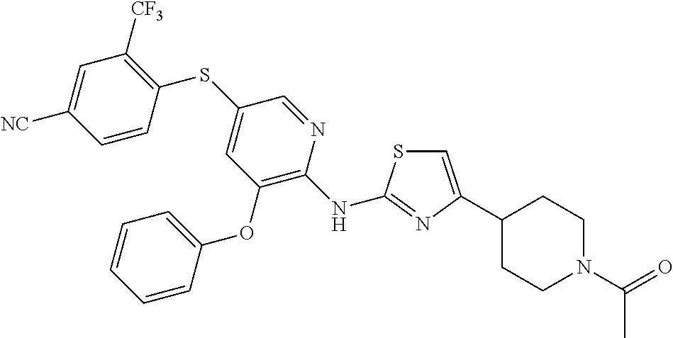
C1=C(C2CCN(C(=O)C)CC2)N=C(NC2=C(OC3=CC=CC=C3)C=C(SC3=C([CF3])C=C([NC])C=C3)C=N2)S1
